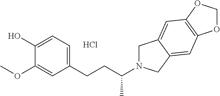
C1(O)=CC=C(CCC(C)N2CC3=CC4=C(OCO4)C=C3C2)C=C1OC.Cl
